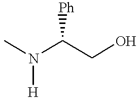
CN(C(CO)[Ph])[H]
